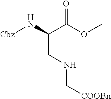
[Cbz]NC(C(OC)=O)CNC[COOBn]
